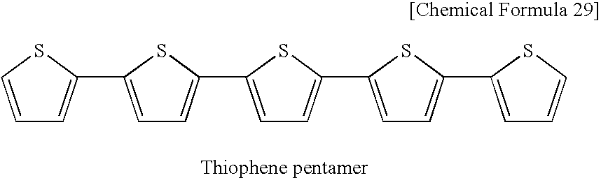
C1=CSC(C2=CC=C(C3=CC=C(C4=CC=C(C5=CC=CS5)S4)S3)S2)=C1
